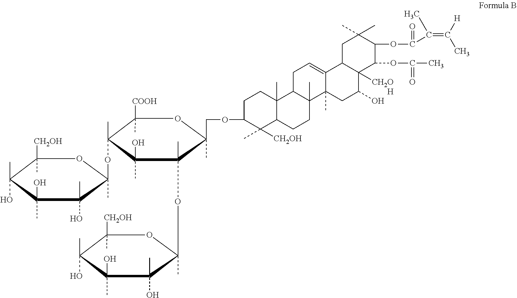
C1([CH2OH])(C)C(C)(O)C(C)(O)C(C)(O)C(C)(OC2(C)C([COOH])(C)OC(COC3CCC4(C)C(C3(C)[CH2OH])CCC3(C)C4CC=C4C3(C)CC(O)C3([CH2O])C4CC(C)(C)C(OC(=O)C(=C(C)[H])C)C3OC(=O)C)(C)C(C)(OC3(C)C(C)(O)C(C)(O)C(C)(O)C([CH2OH])(C)O3)C2(C)O)O1.[H]
